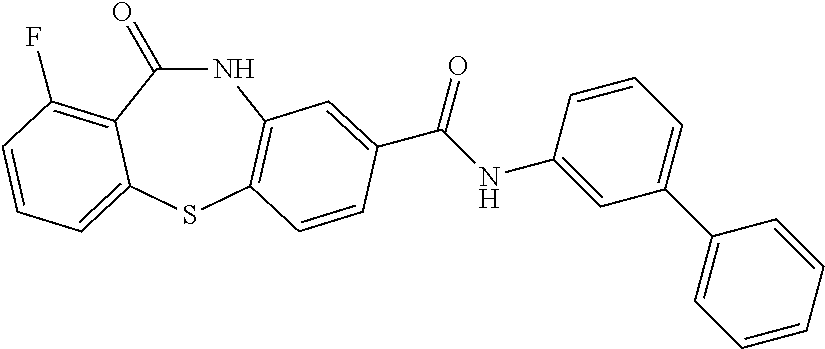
N1C(=O)C2=C(F)C=CC=C2SC2=C1C=C(C(NC1=CC(C3=CC=CC=C3)=CC=C1)=O)C=C2
